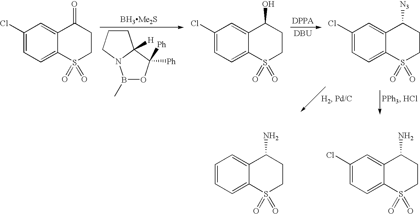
C1(Cl)=CC=C2C(=C1)C(N)CCS2(=O)=O.C1=CC=C2C(=C1)C(N)CCS2(=O)=O.C1(Cl)=CC=C2C(=C1)C(=O)CCS2(=O)=O.C1(Cl)=CC=C2C(=C1)C(O)CCS2(=O)=O.[DBU].C1(Cl)=CC=C2C(=C1)C([N3])CCS2(=O)=O.C1CCN2C1([H])C([Ph])([Ph])OB2C.[BH3Me2S]
